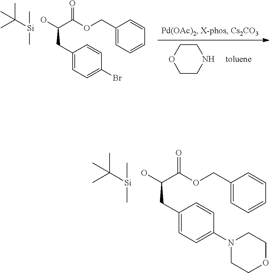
C1(CC(O)C(OCC2=CC=CC=C2)=O)=CC=C(Br)C=C1.[Si](C(C)(C)C)(C)C.C1CNCCO1.[Si](C(C)(C)C)(C)C.C1(CC(C(OCC2=CC=CC=C2)=O)O)=CC=C(N2CCOCC2)C=C1
